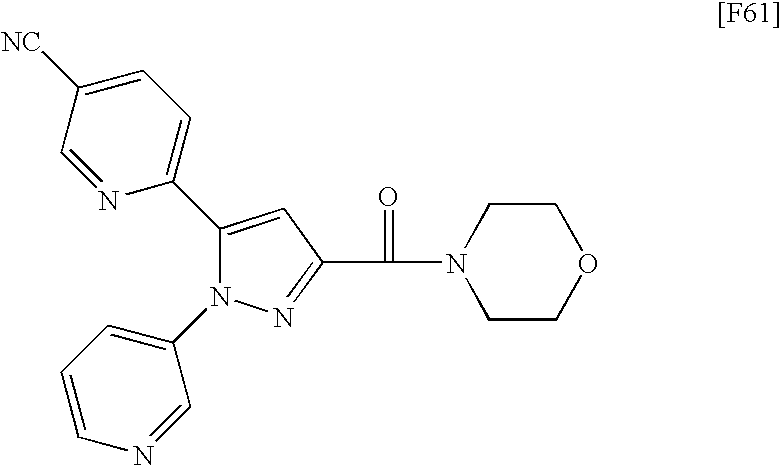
C1(C2=CC=C([NC])C=N2)=CC(C(=O)N2CCOCC2)=NN1C1=CC=CN=C1
